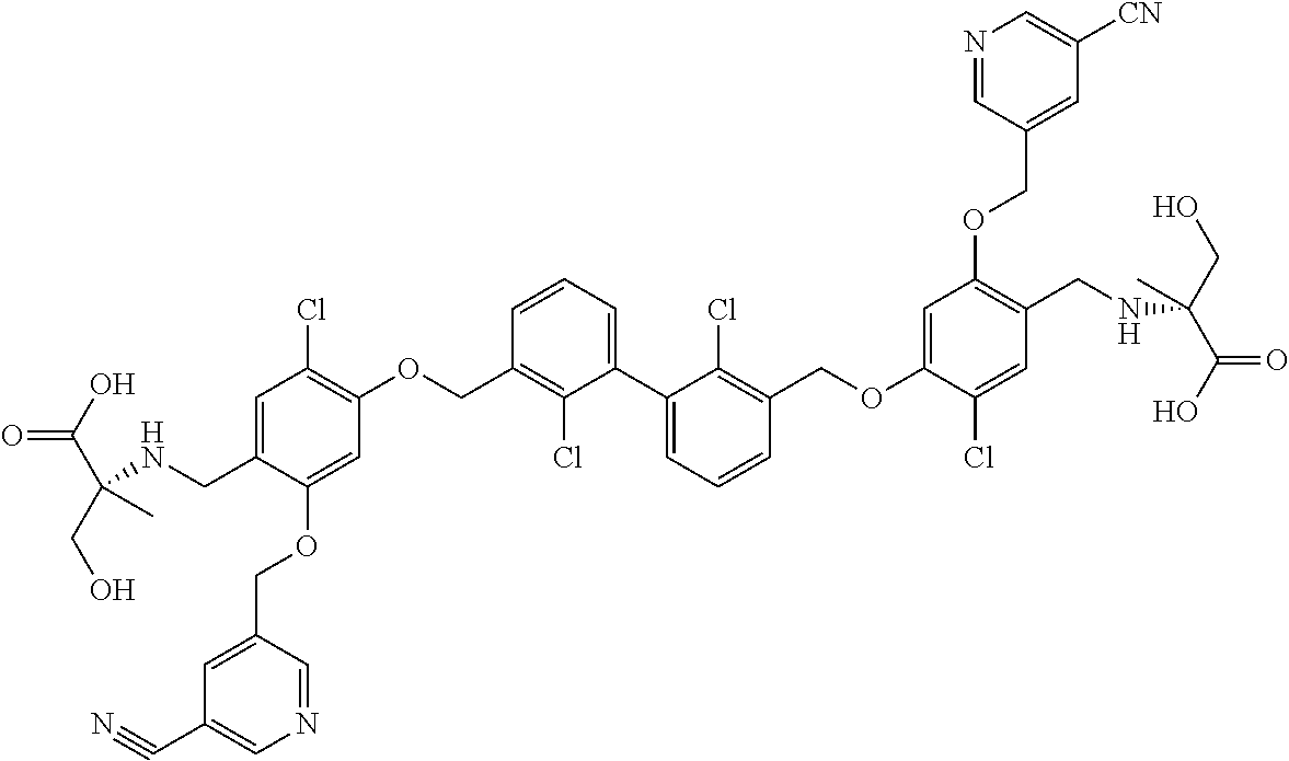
C1=C(CNC(CO)(C(O)=O)C)C(OCC2=CC(C#N)=CN=C2)=CC(OCC2=C(Cl)C(C3=CC=CC(COC4=CC(OCC5=CC([CN])=CN=C5)=C(CNC(C(=O)O)(CO)C)C=C4Cl)=C3Cl)=CC=C2)=C1Cl
